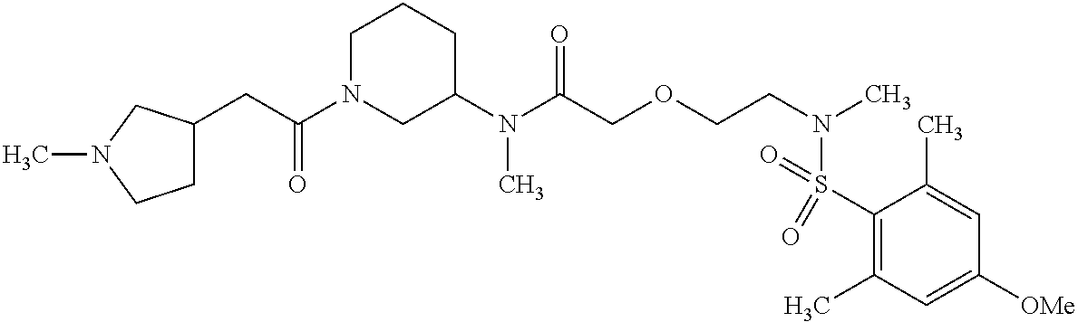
C1(N(C(COCCN(C)S(=O)(C2=C(C)C=C([OMe])C=C2C)=O)=O)C)CCCN(C(CC2CCN(C)C2)=O)C1
